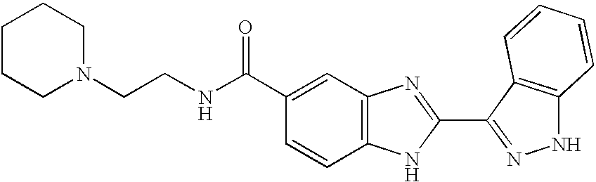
C1(C(NCCN2CCCCC2)=O)=CC2=C(C=C1)NC(C1=NNC3=C1C=CC=C3)=N2
